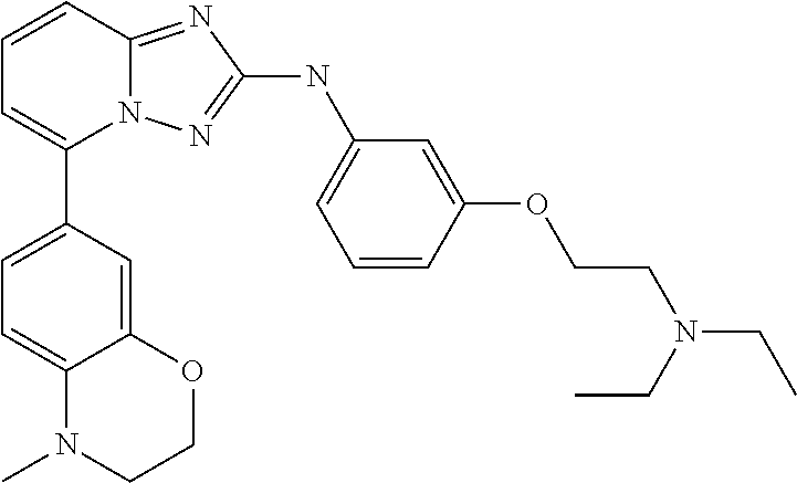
C1=CC2=NC(NC3=CC=CC(OCCN(CC)CC)=C3)=NN2C(C2=CC=C3C(=C2)OCCN3C)=C1
